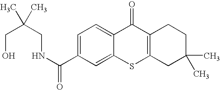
C1(C(NCC(C)(CO)C)=O)=CC=C2C(=C1)SC1=C(C2=O)CCC(C)(C)C1
